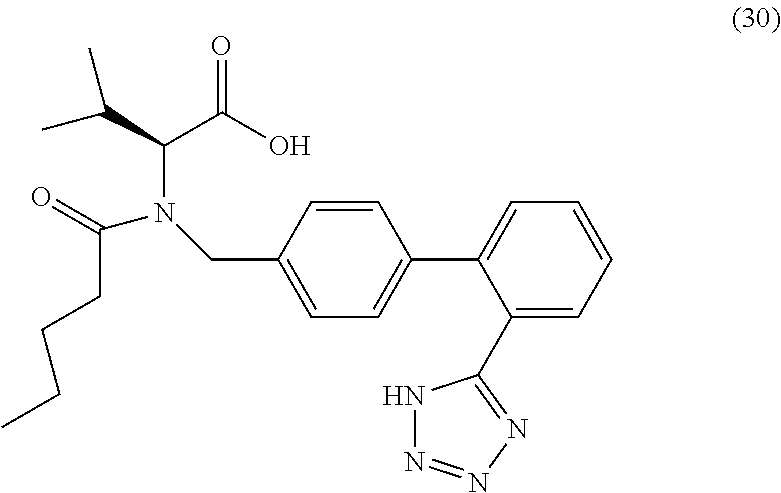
C1=CC(CN(C(C(C)C)C(O)=O)C(CCCC)=O)=CC=C1C1=CC=CC=C1C1=NN=NN1
